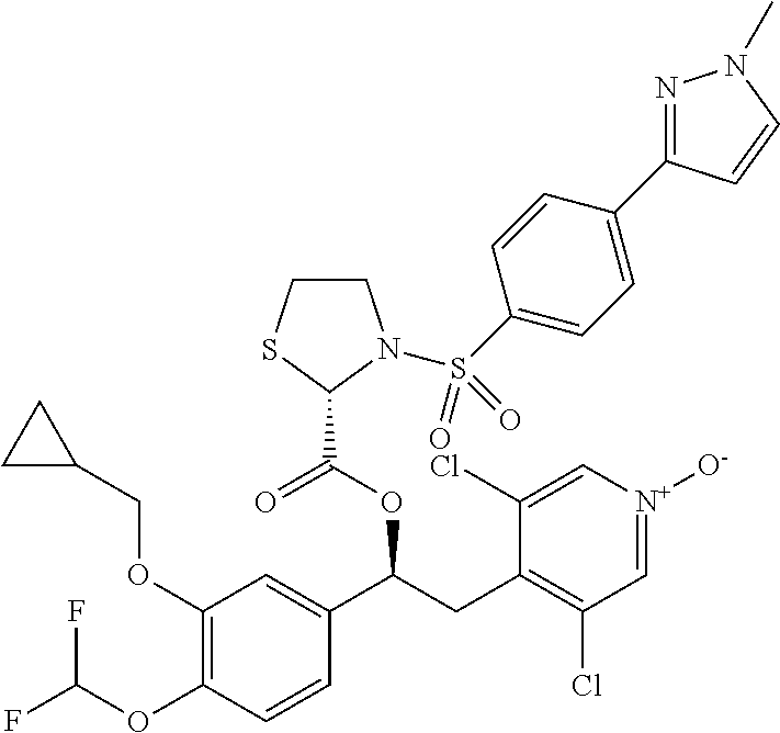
C1(OCC2CC2)=C(OC(F)F)C=CC(C(CC2=C(Cl)C=[N+]([O-])C=C2Cl)OC(=O)C2N(S(C3=CC=C(C4=NN(C)C=C4)C=C3)(=O)=O)CCS2)=C1
